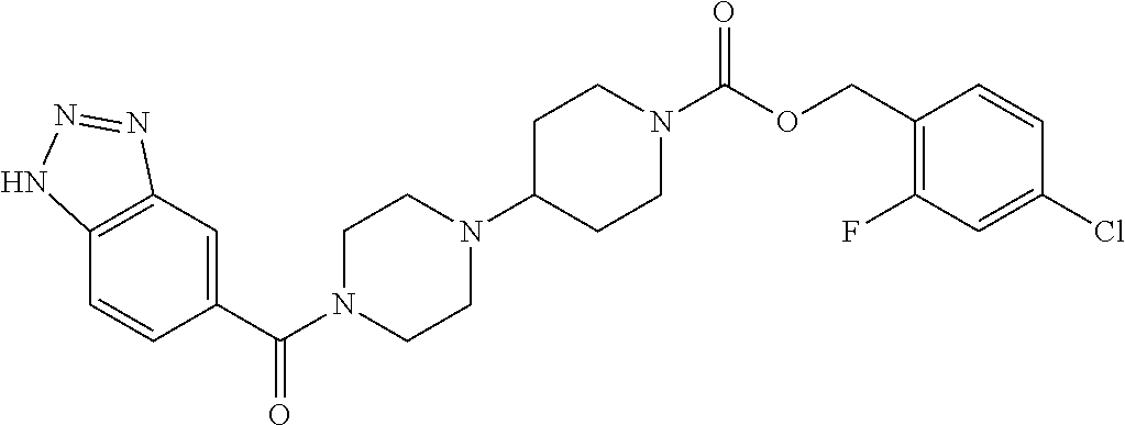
C12=C(C=C(C(N3CCN(C4CCN(C(OCC5=C(F)C=C(Cl)C=C5)=O)CC4)CC3)=O)C=C1)N=NN2
